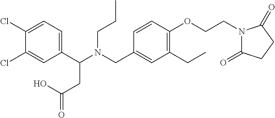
C1(C(N(CC2=CC(CC)=C(OCCN3C(=O)CCC3=O)C=C2)CCC)CC(=O)O)=CC=C(Cl)C(Cl)=C1
